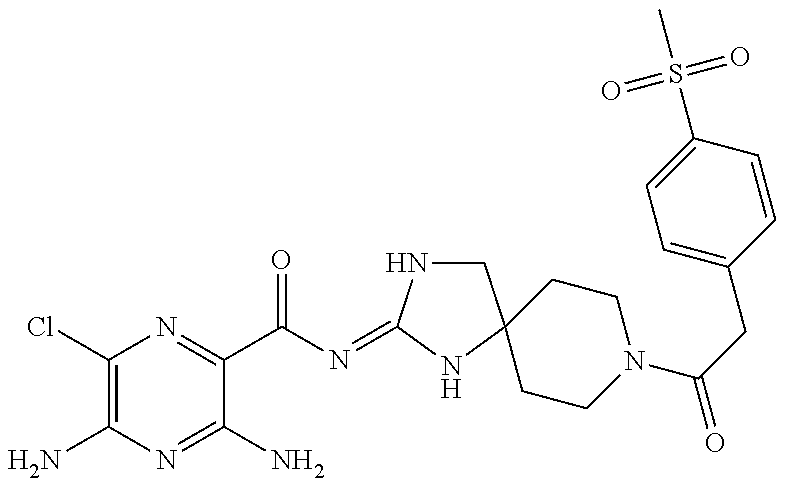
C1(Cl)=C(N)N=C(N)C(C(N=C2NCC3(N2)CCN(C(CC2=CC=C(S(C)(=O)=O)C=C2)=O)CC3)=O)=N1
